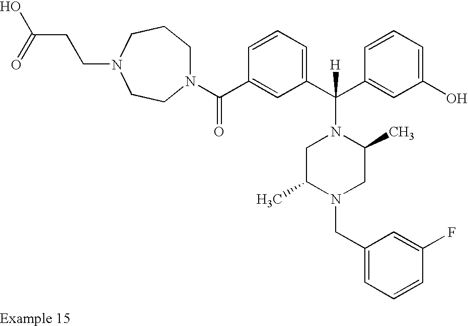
N1(C(C2=CC(C(C3=CC(O)=CC=C3)([H])N3CC(C)N(CC4=CC=CC(F)=C4)CC3C)=CC=C2)=O)CCCN(CCC(O)=O)CC1
